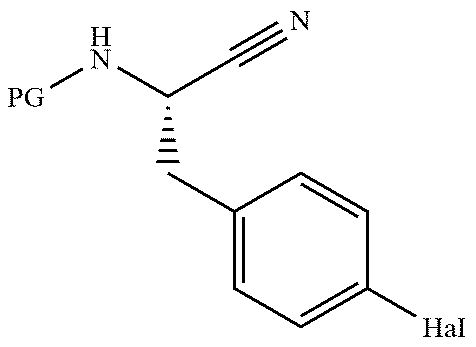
[GP]NC(C#N)CC1=CC=C([HaI])C=C1
